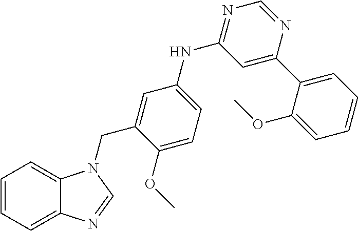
C1=CC=C2C(=C1)N(CC1=CC(NC3=NC=NC(C4=CC=CC=C4OC)=C3)=CC=C1OC)C=N2
